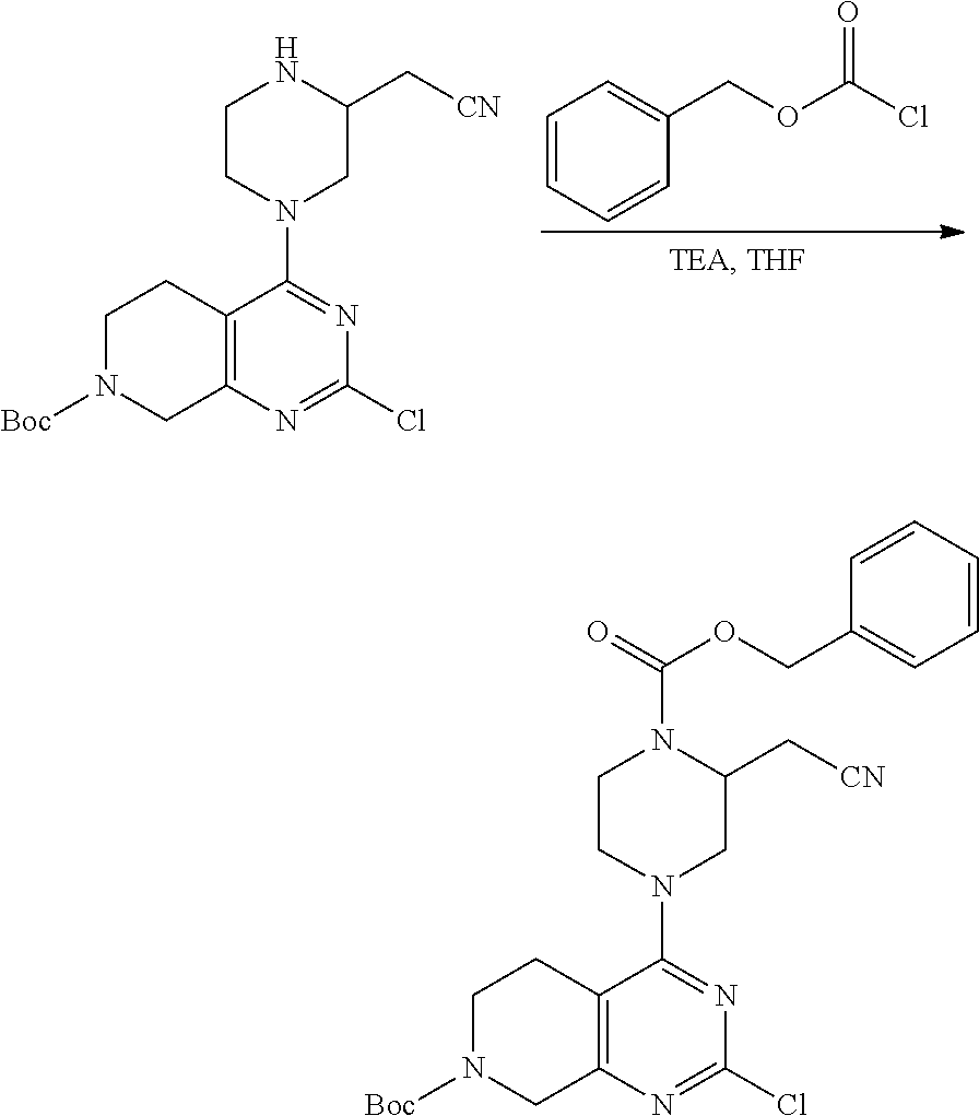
C1=CC=CC(COC(Cl)=O)=C1.C12=C(N=C(Cl)N=C1N1CC(C[CN])NCC1)CN([Boc])CC2.C12=C(N=C(Cl)N=C1N1CC(C[CN])N(C(=O)OCC3=CC=CC=C3)CC1)CN([Boc])CC2
